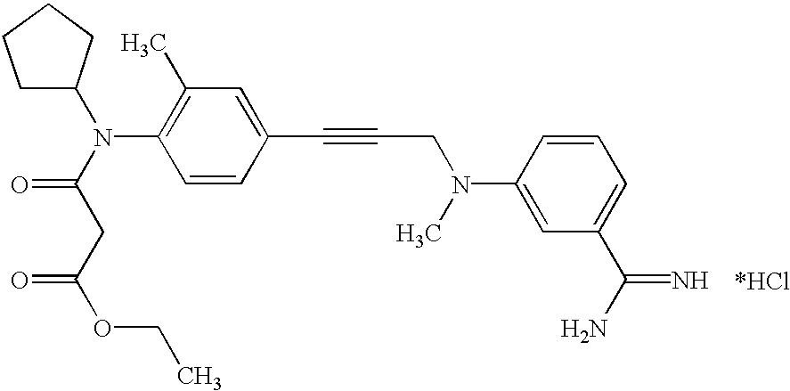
C1(C)=C(N(C(CC(OCC)=O)=O)C2CCCC2)C=CC(C#CCN(C2=CC(C(N)=N)=CC=C2)C)=C1
